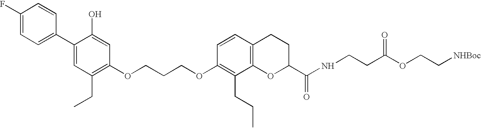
C1(F)=CC=C(C2=CC(CC)=C(OCCCOC3=C(CCC)C4=C(C=C3)CCC(C(NCCC(OCC[NHBoc])=O)=O)O4)C=C2O)C=C1
